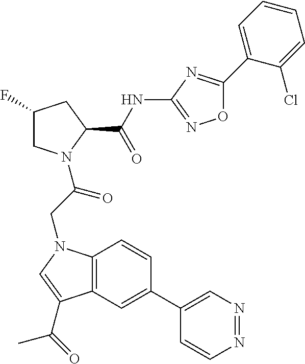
C12=C(C=C(C3=CN=NC=C3)C=C1)C(C(C)=O)=CN2CC(=O)N1CC(F)CC1C(=O)NC1=NOC(C2=CC=CC=C2Cl)=N1
